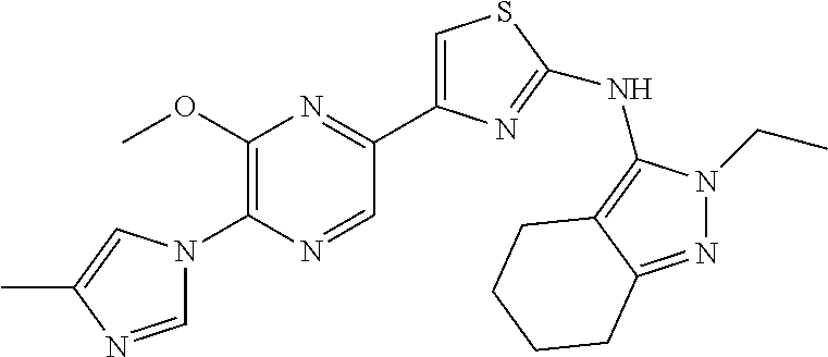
C1=NC(C)=CN1C1=C(OC)N=C(C2=CSC(NC3=C4C(=NN3CC)CCCC4)=N2)C=N1
